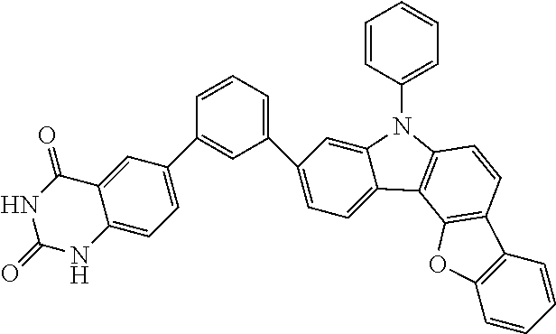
N1C(=O)NC2=CC=C(C3=CC(C4=CC=C5C(=C4)N(C4=CC=CC=C4)C4=C5C5=C(C=C4)C4=C(O5)C=CC=C4)=CC=C3)C=C2C1=O
